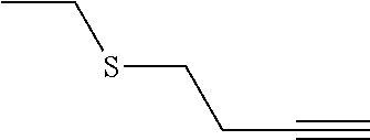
CCSCCC#C
